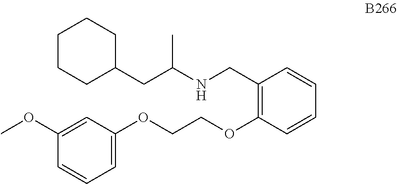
COC1=CC(OCCOC2=C(CNC(CC3CCCCC3)C)C=CC=C2)=CC=C1
